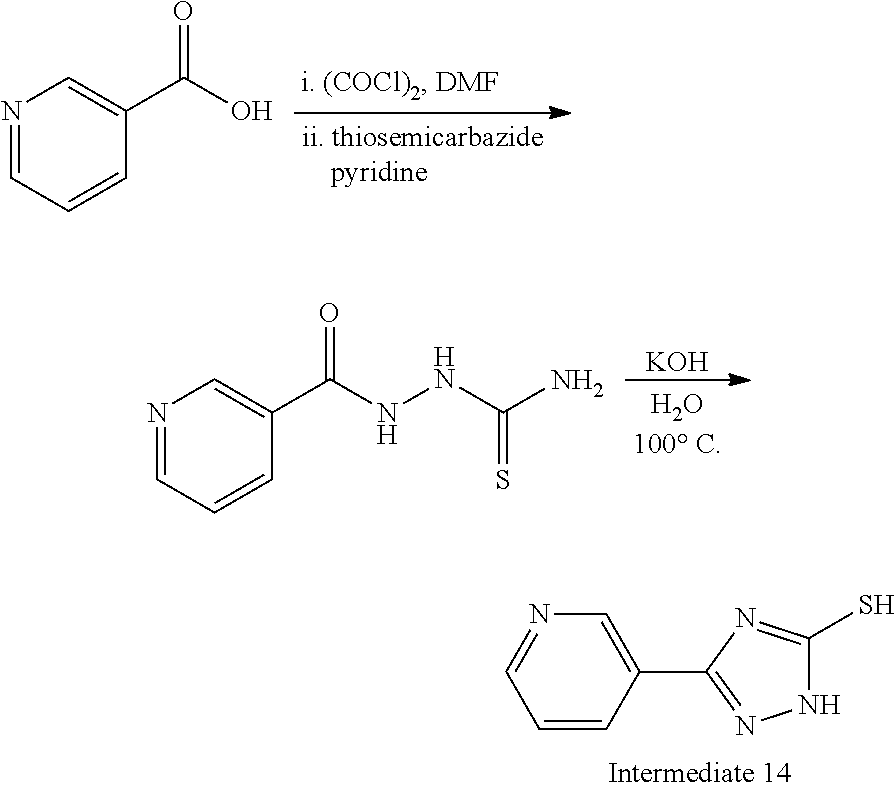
C1=C(C2=NNC(S)=N2)C=CC=N1.N1=CC=CC(C(O)=O)=C1.[KOH].N1=CC=CC(C(NNC(N)=S)=O)=C1
